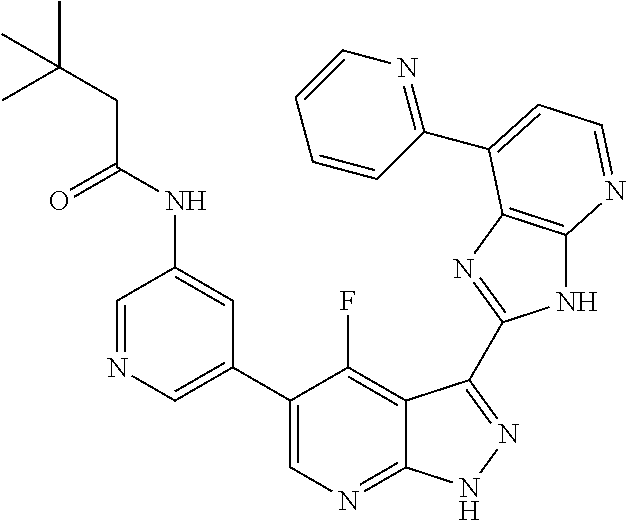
C1=NC=C(C2=CN=C3C(=C2F)C(C2=NC4=C(N2)N=CC=C4C2=NC=CC=C2)=NN3)C=C1NC(CC(C)(C)C)=O
